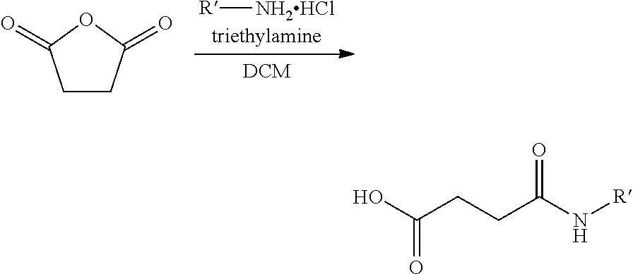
[R][NH2HCl].C1CC(=O)OC1=O.O=C(CCC(=O)O)N[R]
